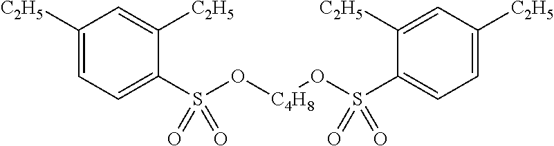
C1([C2H5])=CC=C(S(O[C4H8]OS(C2=CC=C([C2H5])C=C2[C2H5])(=O)=O)(=O)=O)C([C2H5])=C1
